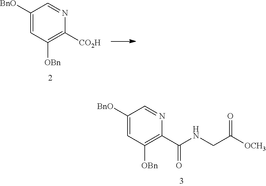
C1([BnO])=CC([OBn])=C([CO2H])N=C1.C1([BnO])=CC([OBn])=C(C(NCC([OCH3])=O)=O)N=C1
